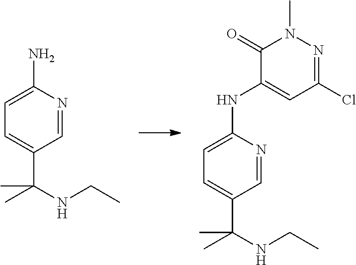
C1=C(C(NCC)(C)C)C=NC(N)=C1.C1=C(C(NCC)(C)C)C=NC(NC2=CC(Cl)=NN(C)C2=O)=C1
